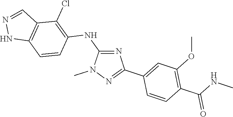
N1(C)N=C(C2=CC(OC)=C(C(NC)=O)C=C2)N=C1NC1=C(Cl)C2=C(NN=C2)C=C1
